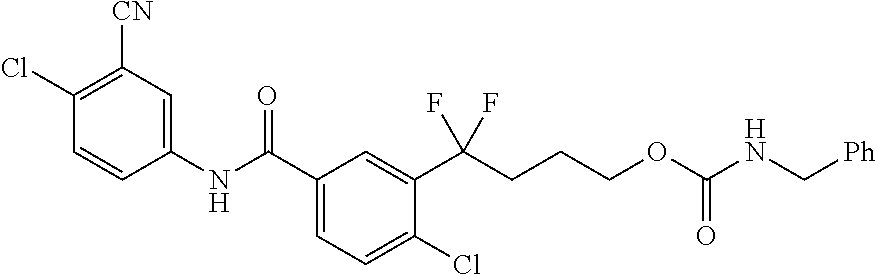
C1(NC(C2=CC=C(Cl)C(C(CCCOC(NC[Ph])=O)(F)F)=C2)=O)=CC([CN])=C(Cl)C=C1
